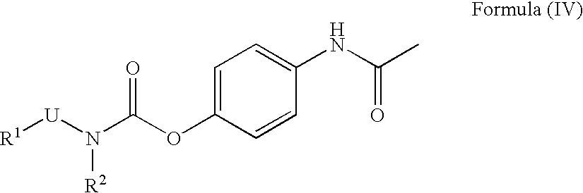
C1=C(OC(N([U][R1])[R2])=O)C=CC(NC(C)=O)=C1
